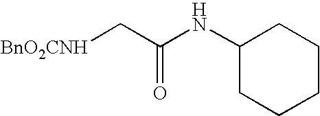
[BnO2CNH]CC(NC1CCCCC1)=O
